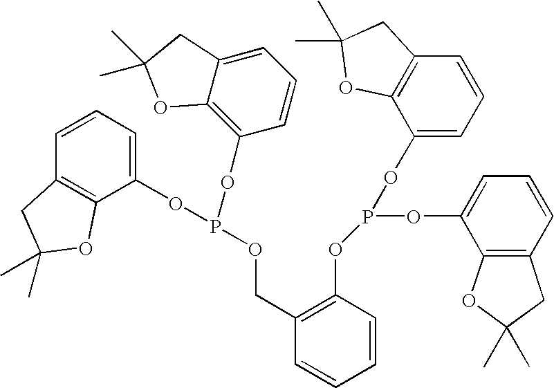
C1(COP(OC2=CC=CC3=C2OC(C)(C)C3)OC2=C3C(=CC=C2)CC(C)(C)O3)=C(OP(OC2=CC=CC3=C2OC(C)(C)C3)OC2=CC=CC3=C2OC(C)(C)C3)C=CC=C1
